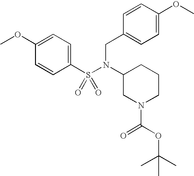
C1(OC)=CC=C(S(N(C2CN(C(OC(C)(C)C)=O)CCC2)CC2=CC=C(OC)C=C2)(=O)=O)C=C1
